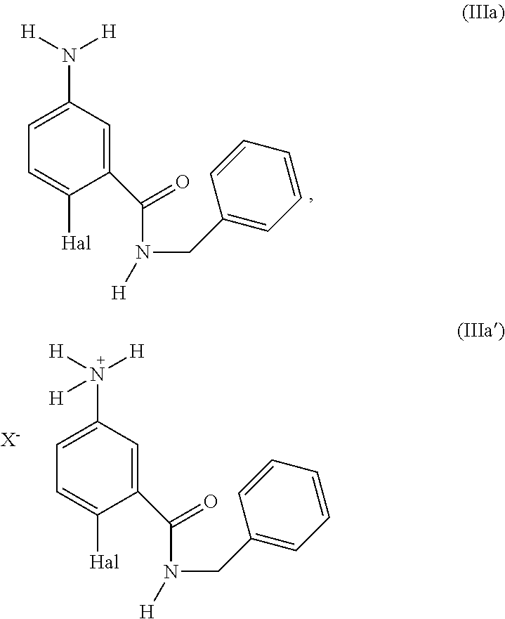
C1(C(N(CC2=CC=CC=C2)[H])=O)=CC(N([H])([H])[H])=CC=C1[Hal].[X-].C1(C(N(CC2=CC=CC=C2)[H])=O)=CC(N([H])[H])=CC=C1[Hal]
